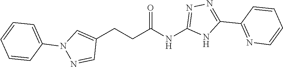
C1(CCC(NC2=NN=C(C3=NC=CC=C3)N2)=O)=CN(C2=CC=CC=C2)N=C1
